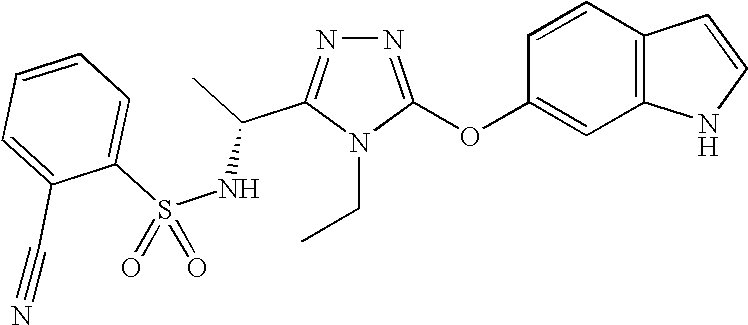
N1=C(OC2=CC3=C(C=C2)C=CN3)N(CC)C(C(NS(C2=CC=CC=C2C#N)(=O)=O)C)=N1
